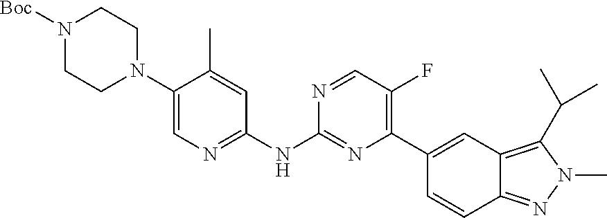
N1([Boc])CCN(C2=CN=C(NC3=NC(C4=CC5=C(C(C)C)N(C)N=C5C=C4)=C(F)C=N3)C=C2C)CC1
